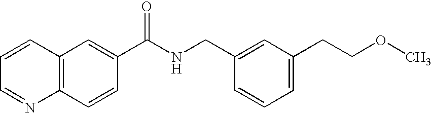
C1=CC=NC2=C1C=C(C(NCC1=CC(CCOC)=CC=C1)=O)C=C2
